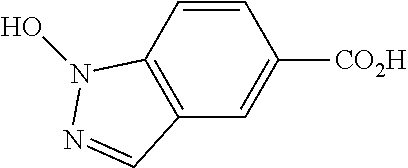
C12=C(C=C([CO2H])C=C1)C=NN2O
